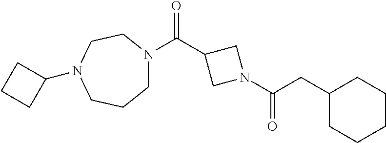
C1N(C(C2CN(C(CC3CCCCC3)=O)C2)=O)CCN(C2CCC2)CC1
